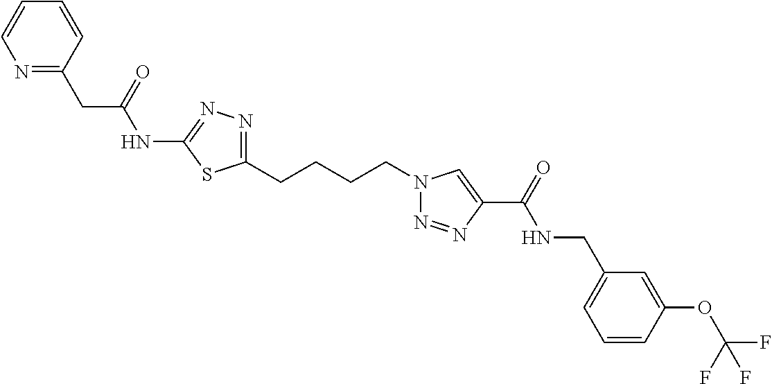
C1(NC(CC2=NC=CC=C2)=O)=NN=C(CCCCN2N=NC(C(=O)NCC3=CC=CC(OC(F)(F)F)=C3)=C2)S1
